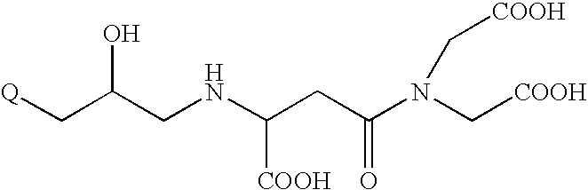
[Q]CC(CNC(CC(N(C[COOH])C[COOH])=O)[COOH])O
